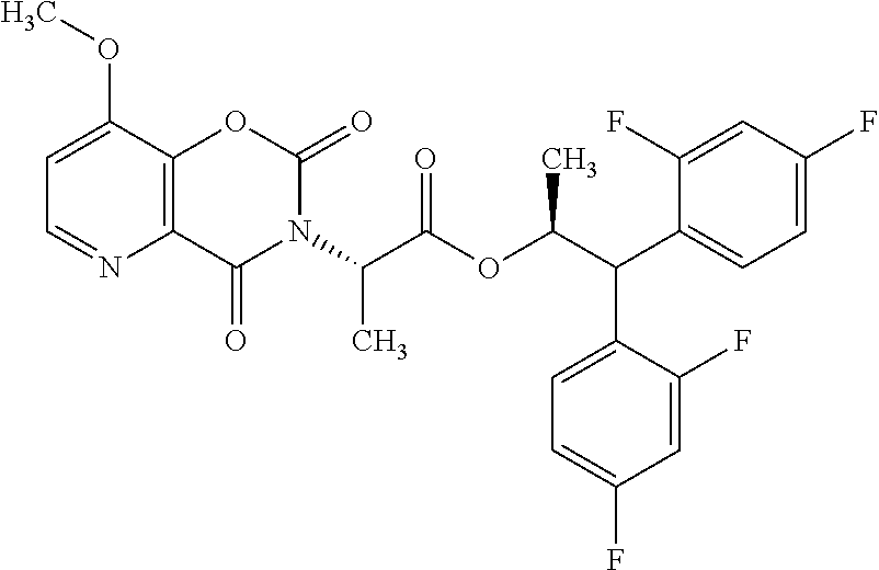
C1=C(OC)C2=C(N=C1)C(=O)N(C(C(OC(C(C1=CC=C(F)C=C1F)C1=CC=C(F)C=C1F)C)=O)C)C(=O)O2
